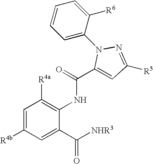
C1=C([R4b])C=C(C([NHR3])=O)C(NC(C2=CC([R5])=NN2C2=CC=CC=C2[R6])=O)=C1[R4a]
